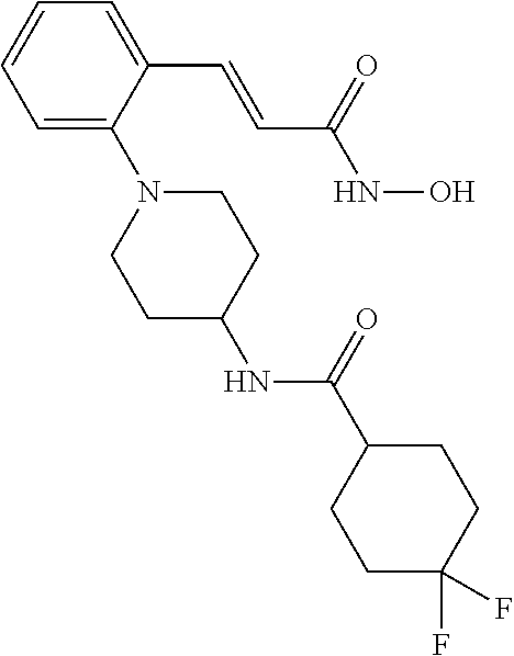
C1=C(N2CCC(NC(C3CCC(F)(F)CC3)=O)CC2)C(C=CC(NO)=O)=CC=C1
